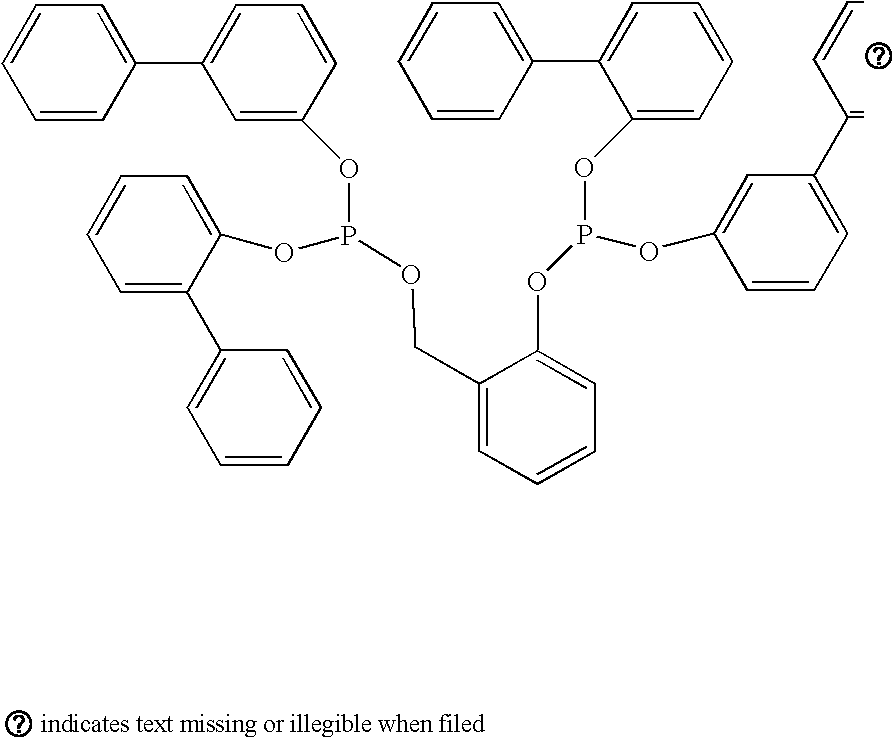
C1=CC=C(OP(OC2=CC=CC=C2C2=CC=CC=C2)OC2=CC(C(C=CC)=C)=CC=C2)C(COP(OC2=CC(C3=CC=CC=C3)=CC=C2)OC2=CC=CC=C2C2=CC=CC=C2)=C1
